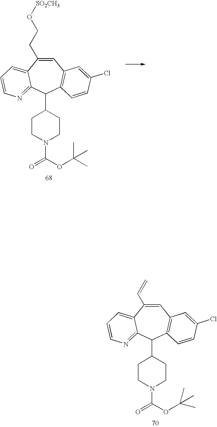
C1=C(C=C)C2=CC=CN=C2C(C2CCN(C(OC(C)(C)C)=O)CC2)C2=C1C=C(Cl)C=C2.C1=C(CCO[SO2CH3])C2=CC=CN=C2C(C2CCN(C(OC(C)(C)C)=O)CC2)C2=C1C=C(Cl)C=C2
